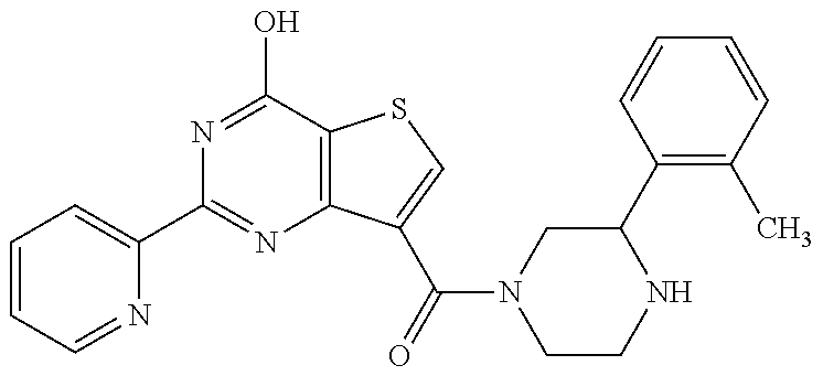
C1=CC=NC(C2=NC3=C(C(O)=N2)SC=C3C(=O)N2CCNC(C3=C(C)C=CC=C3)C2)=C1
